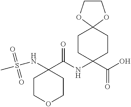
C1COCCC1(C(NC1(C(O)=O)CCC2(CC1)OCCO2)=O)NS(=O)(=O)C
